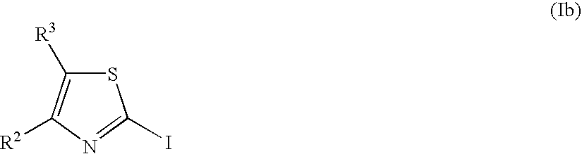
S1C([R3])=C([R2])N=C1I
